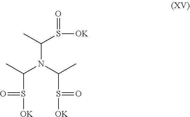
C(S([OK])=O)(N(C(S([OK])=O)C)C(S(=O)[OK])C)C
